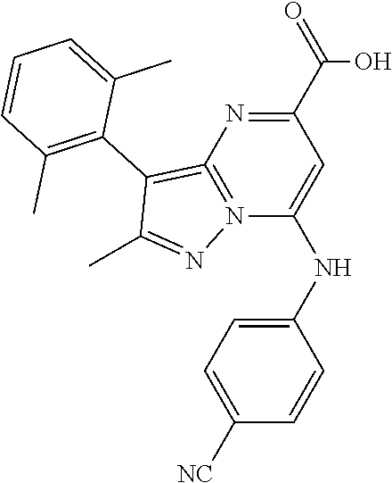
C1=C([NC])C=CC(NC2=CC(C(=O)O)=NC3=N2N=C(C)C=3C2=C(C)C=CC=C2C)=C1
